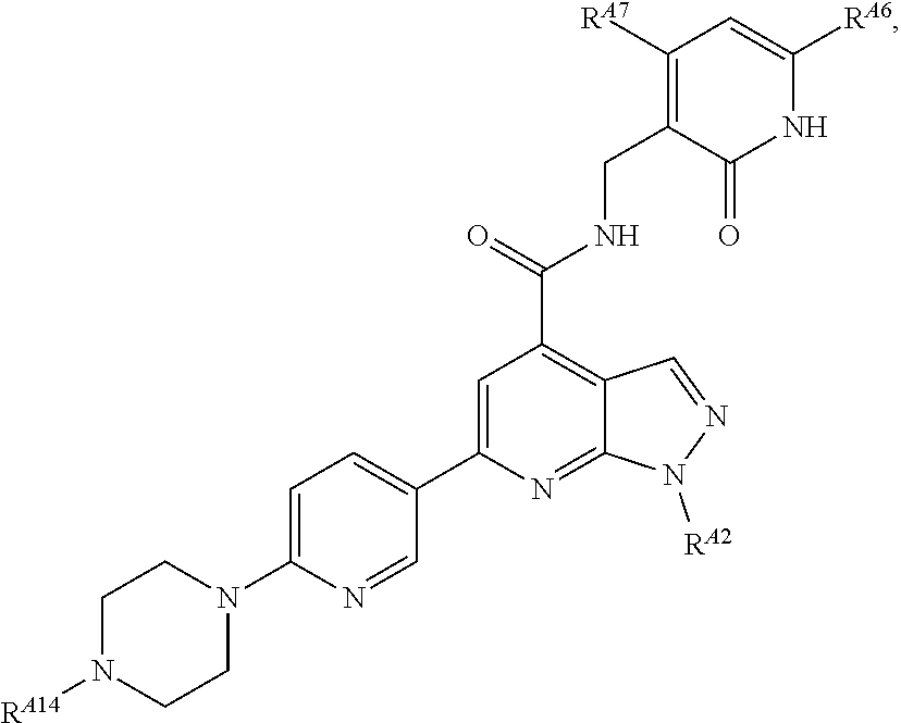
C1=C(N2CCN([RA14])CC2)N=CC(C2=CC(C(=O)NCC3=C([RA7])C=C([RA6])NC3=O)=C3C(=N2)N([RA2])N=C3)=C1
